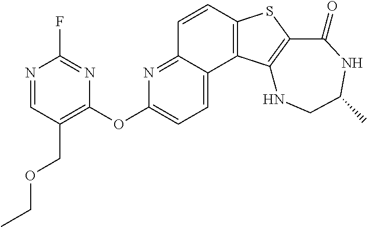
C1=CC2=C(C3=CC=C(OC4=C(COCC)C=NC(F)=N4)N=C13)C1=C(S2)C(=O)NC(C)CN1
